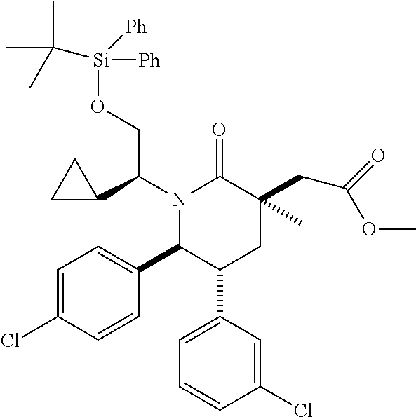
N1(C(C2CC2)CO[Si]([Ph])([Ph])C(C)(C)C)C(C2=CC=C(Cl)C=C2)C(C2=CC=CC(Cl)=C2)CC(CC(=O)OC)(C)C1=O
